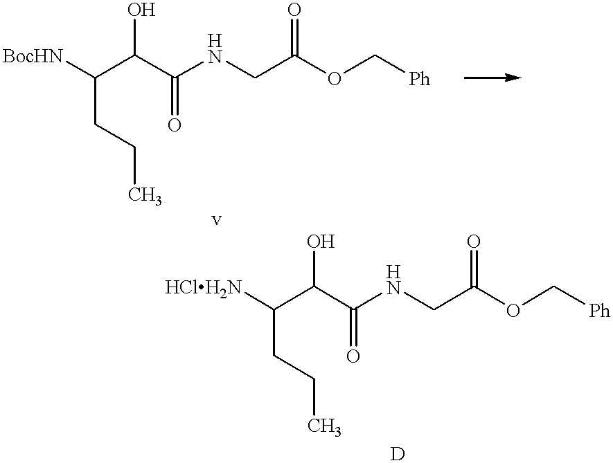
[BocHN]C(C(C(NCC(OC[Ph])=O)=O)O)CCC.C(C(C(NCC(OC[Ph])=O)=O)O)(CCC)[HClH2N]
